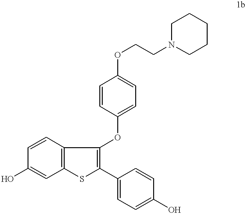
C1N(CCOC2=CC=C(OC3=C(C4=CC=C(O)C=C4)SC4=C3C=CC(O)=C4)C=C2)CCCC1
